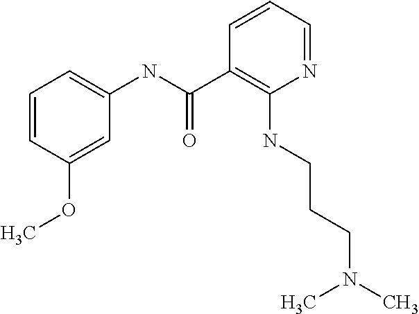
C1=CC(OC)=CC(NC(C2=C(NCCCN(C)C)N=CC=C2)=O)=C1
